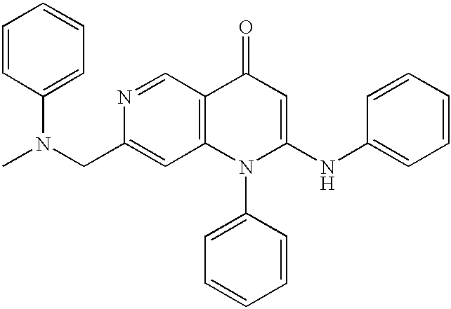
N1=CC2=C(C=C1CN(C)C1=CC=CC=C1)N(C1=CC=CC=C1)C(NC1=CC=CC=C1)=CC2=O
